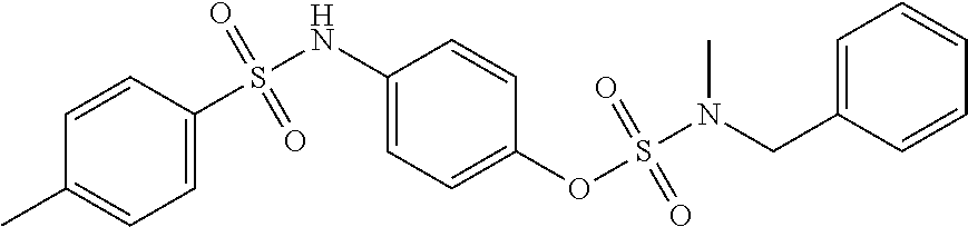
C1=C(S(NC2=CC=C(OS(N(C)CC3=CC=CC=C3)(=O)=O)C=C2)(=O)=O)C=CC(C)=C1
